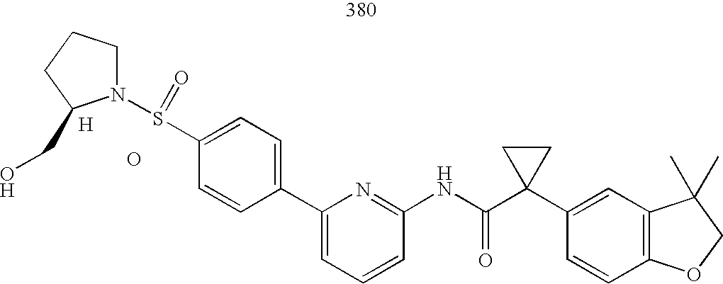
N1(S(C2=CC=C(C3=CC=CC(NC(C4(C5=CC6=C(C=C5)OCC6(C)C)CC4)=O)=N3)C=C2)=O)CCCC1CO.[H].O
